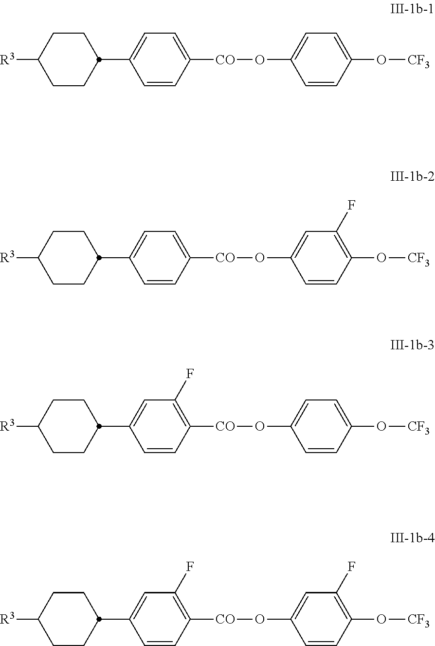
C1CC(C2=CC=C([CO]OC3=CC=C(O[CF3])C=C3)C=C2)CCC1[R3].C1CC(C2=CC=C([CO]OC3=CC(F)=C(O[CF3])C=C3)C=C2)CCC1[R3].C1CC(C2=CC(F)=C([CO]OC3=CC=C(O[CF3])C=C3)C=C2)CCC1[R3].C1CC(C2=CC(F)=C([CO]OC3=CC(F)=C(O[CF3])C=C3)C=C2)CCC1[R3]
